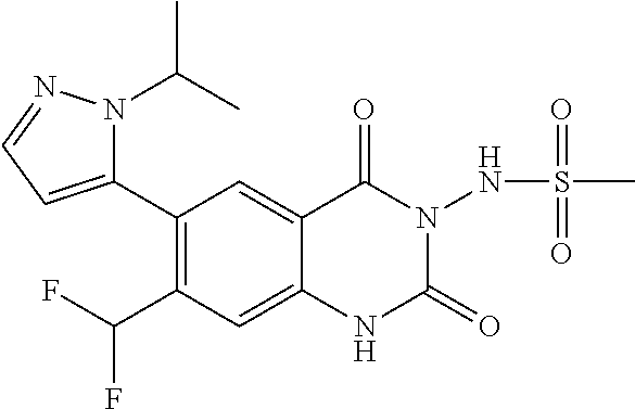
C1(C2=CC=NN2C(C)C)=C(C(F)F)C=C2C(=C1)C(=O)N(NS(C)(=O)=O)C(=O)N2
